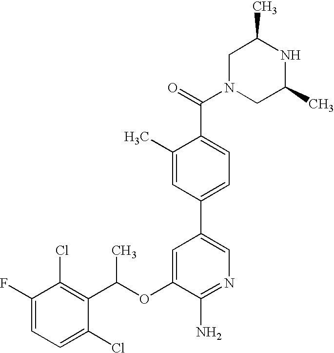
FC1=CC=C(Cl)C(C(OC2=CC(C3=CC=C(C(N4CC(C)NC(C)C4)=O)C(C)=C3)=CN=C2N)C)=C1Cl
